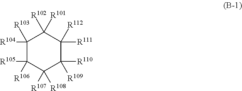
C1([R104])([R103])C([R105])([R106])C([R107])([R108])C([R110])([R109])C([R111])([R112])C1([R102])[R101]
